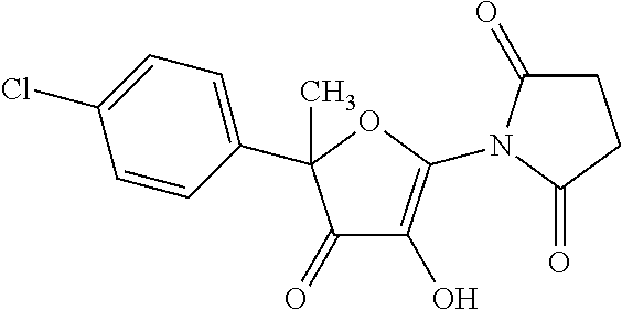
C1(C2(C)C(=O)C(O)=C(N3C(=O)CCC3=O)O2)=CC=C(Cl)C=C1
